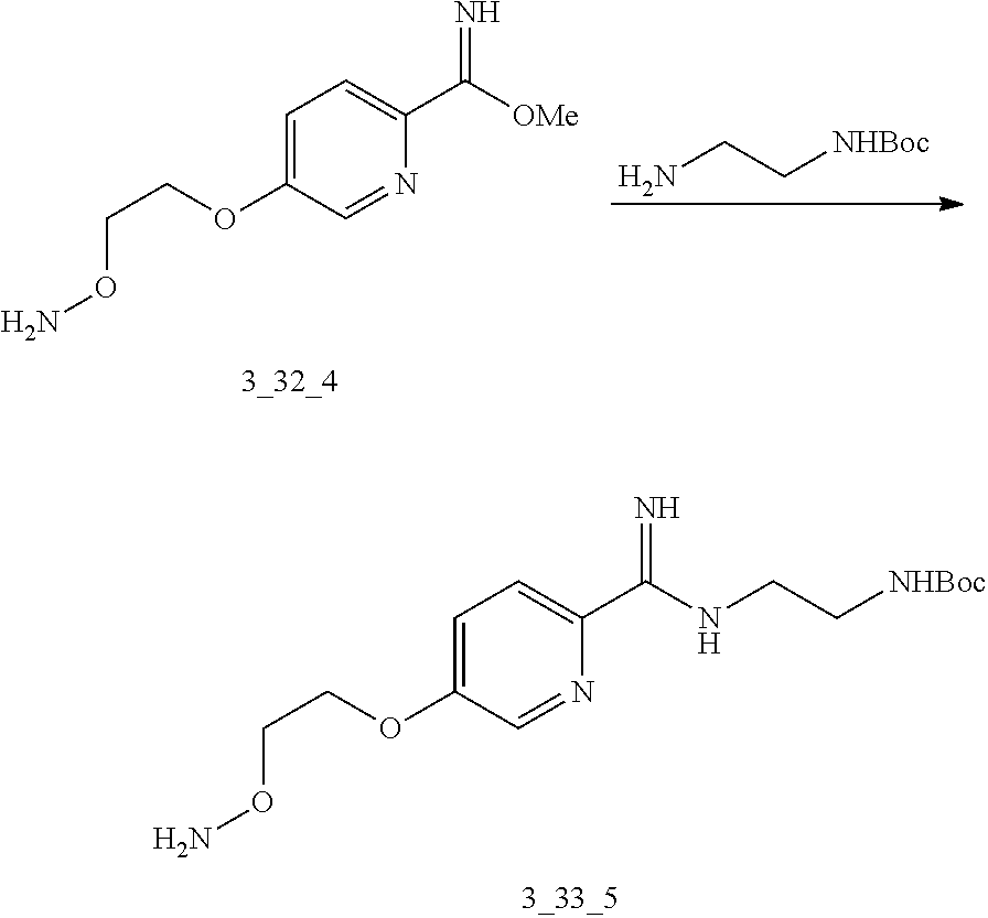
NCC[NHBoc].NOCCOC1=CC=C(C([OMe])=N)N=C1.NOCCOC1=CC=C(C(NCC[NHBoc])=N)N=C1
